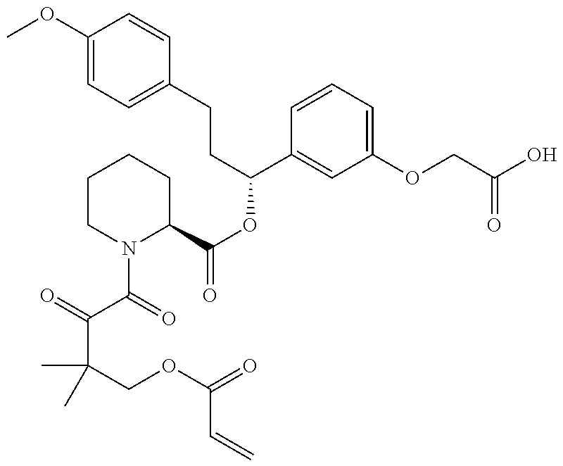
C1(OC)=CC=C(CCC(OC(=O)C2CCCCN2C(=O)C(=O)C(COC(=O)C=C)(C)C)C2=CC(OCC(O)=O)=CC=C2)C=C1
